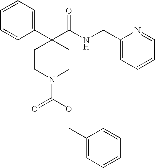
C1(C2(C(NCC3=CC=CC=N3)=O)CCN(C(=O)OCC3=CC=CC=C3)CC2)=CC=CC=C1
